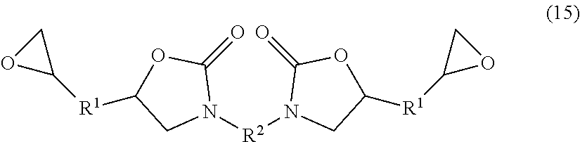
N1([R2]N2CC([R1]C3OC3)OC2=O)C(=O)OC([R1]C2CO2)C1
